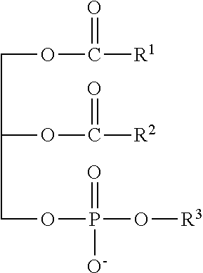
C(OC([R1])=O)C(OC([R2])=O)COP(O[R3])(=O)[O-]
